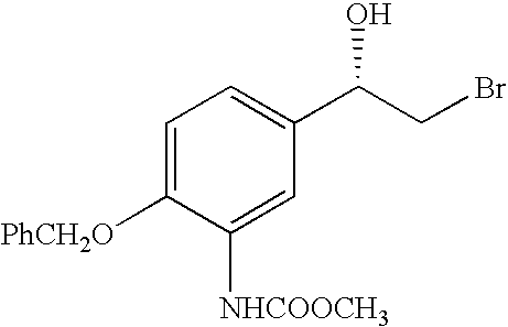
C1=C([PhCH2O])C([NHCOOCH3])=CC(C(CBr)O)=C1
